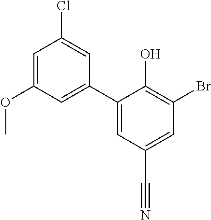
C1(C2=CC(OC)=CC(Cl)=C2)=CC(C#N)=CC(Br)=C1O
